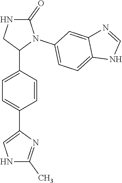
C1=C(C2N(C3=CC=C4C(=C3)N=CN4)C(=O)NC2)C=CC(C2=CNC(C)=N2)=C1
